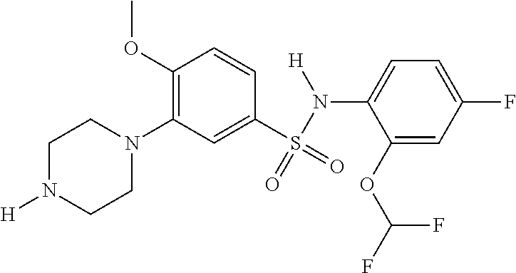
C1N([H])CCN(C2=C(OC)C=CC(S(N(C3=CC=C(F)C=C3OC(F)F)[H])(=O)=O)=C2)C1
